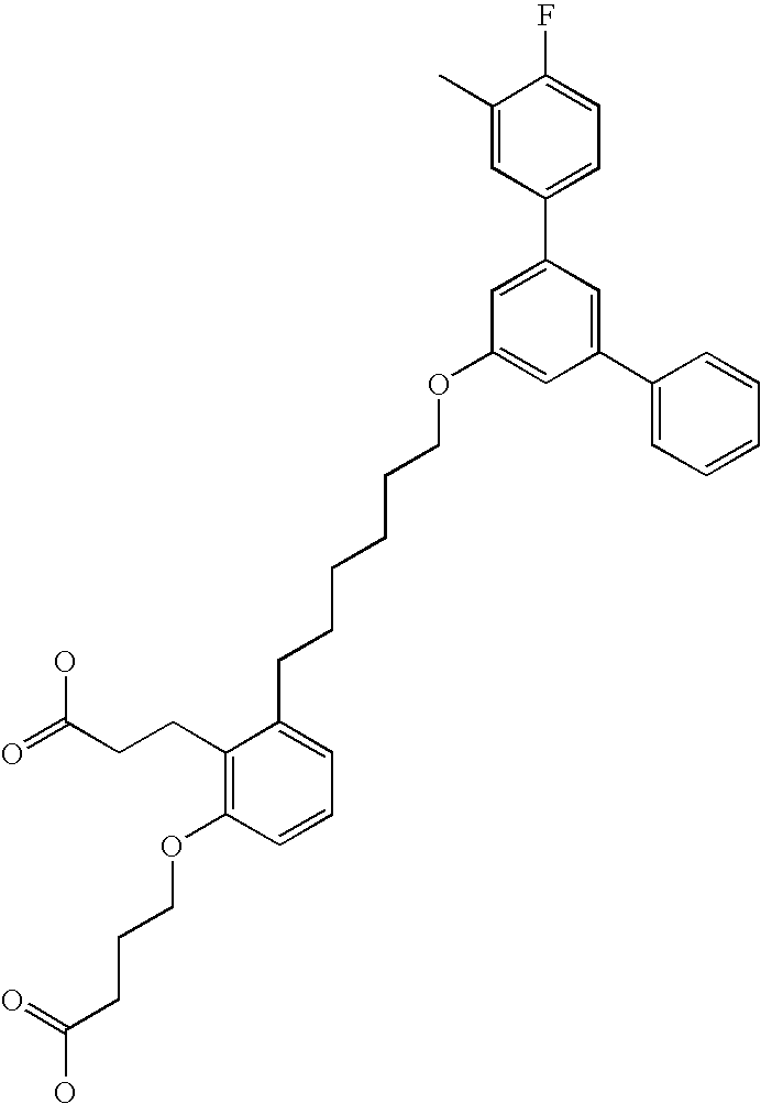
C1(C2=CC(OCCCCCCC3=CC=CC(OCCCC(O)=O)=C3CCC(=O)O)=CC(C3=CC=CC=C3)=C2)=CC=C(F)C(C)=C1
